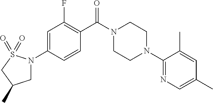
C1N(C2=CC(F)=C(C(N3CCN(C4=NC=C(C)C=C4C)CC3)=O)C=C2)S(=O)(=O)CC1C
